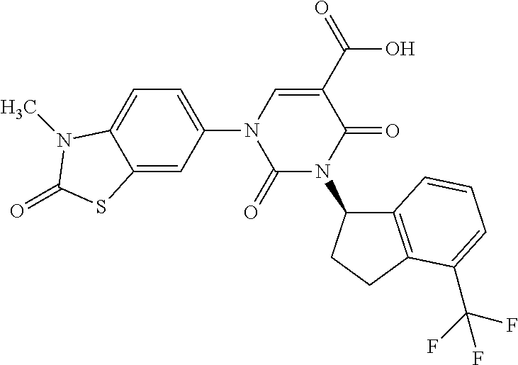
C1(=O)N(C2C3=C(CC2)C(C(F)(F)F)=CC=C3)C(=O)C(C(O)=O)=CN1C1=CC=C2C(=C1)SC(=O)N2C
